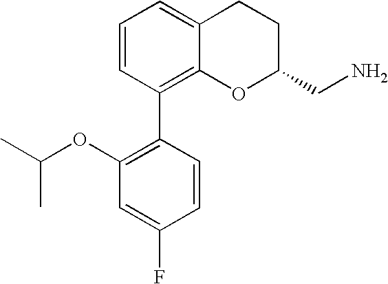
C1=CC(C2=C(OC(C)C)C=C(F)C=C2)=C2C(=C1)CCC(CN)O2
